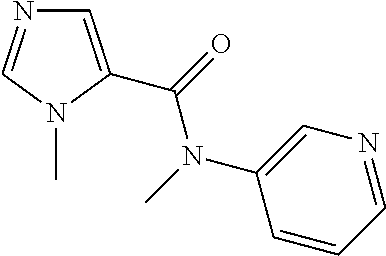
C1=C(C(=O)N(C)C2=CN=CC=C2)N(C)C=N1
